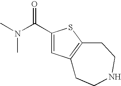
C1(C(N(C)C)=O)=CC2=C(S1)CCNCC2
